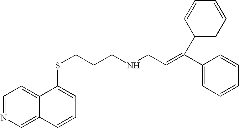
C1=NC=C2C(=C1)C(SCCCNCC=C(C1=CC=CC=C1)C1=CC=CC=C1)=CC=C2
